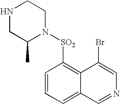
N1CC(C)N([SO2]C2=C3C(=CC=C2)C=NC=C3Br)CC1
